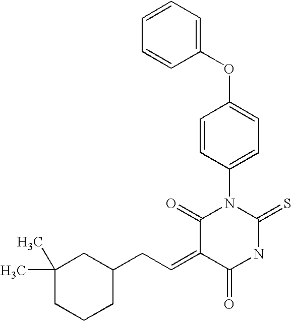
O=C1C(=CCC2CC(C)(C)CCC2)C(=O)N(C2=CC=C(OC3=CC=CC=C3)C=C2)C(=S)N1
